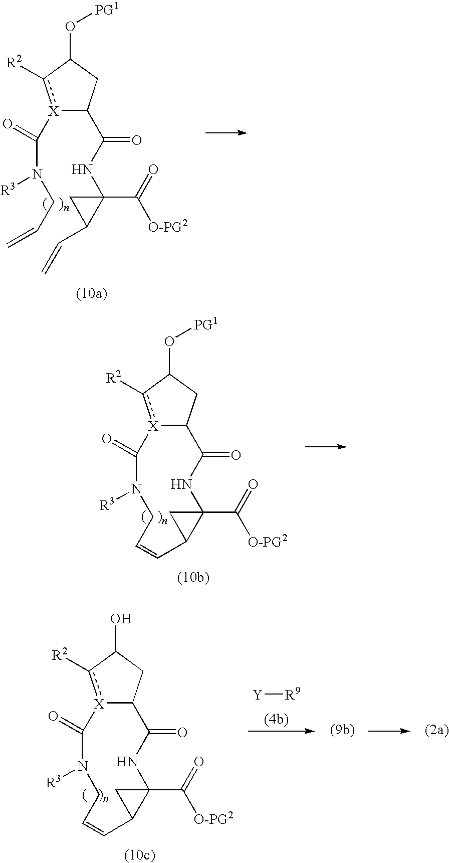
[X]12c([R2])C(O[PG1])CC1C(=O)NC1(C([O-PG2])=O)CC1C=CCN([R3])C2=O.[X]12c([R2])C(O)CC1C(=O)NC1(C([O-PG2])=O)CC1C=CCN([R3])C2=O.[Y][R9].[X]1(C(=O)N([R3])CC=C)c([R2])C(O[PG1])CC1C(NC1(C([O-PG2])=O)CC1C=C)=O
